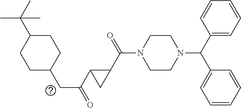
C1(C(CC2CCC(C(C)(C)C)CC2)=O)C(C(N2CCN(C(C3=CC=CC=C3)C3=CC=CC=C3)CC2)=O)C1
